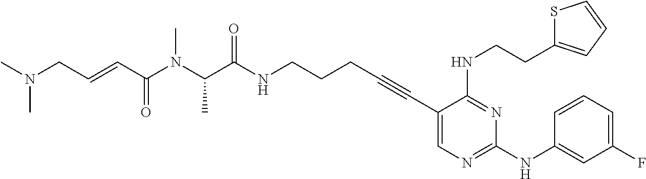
C1(C#CCCCNC(C(N(C(C=CCN(C)C)=O)C)C)=O)=CN=C(NC2=CC(F)=CC=C2)N=C1NCCC1=CC=CS1
